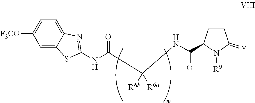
C1=C2C(=CC=C1[F3CO])N=C(NC(C(NC(=O)C1CCC(=[Y])N1[R9])([R6b])[R6a])=O)S2
